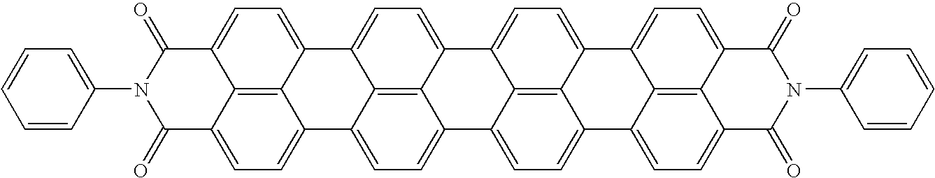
C12=CC=C3C4=C1C(=CC=C4C1=CC=C4C5=C1C3=CC=C5C1=CC=C3C5=C1C4=CC=C5C1=CC=C4C5=C1C3=CC=C5C(=O)N(C1=CC=CC=C1)C4=O)C(=O)N(C1=CC=CC=C1)C2=O
